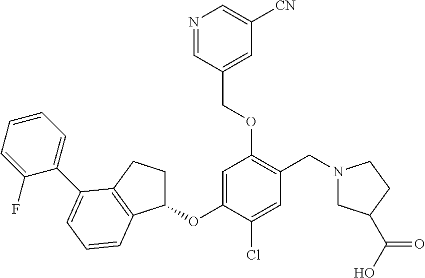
C1=C(OC2CCC3=C2C=CC=C3C2=CC=CC=C2F)C(Cl)=CC(CN2CC(C(O)=O)CC2)=C1OCC1=CC([CN])=CN=C1
